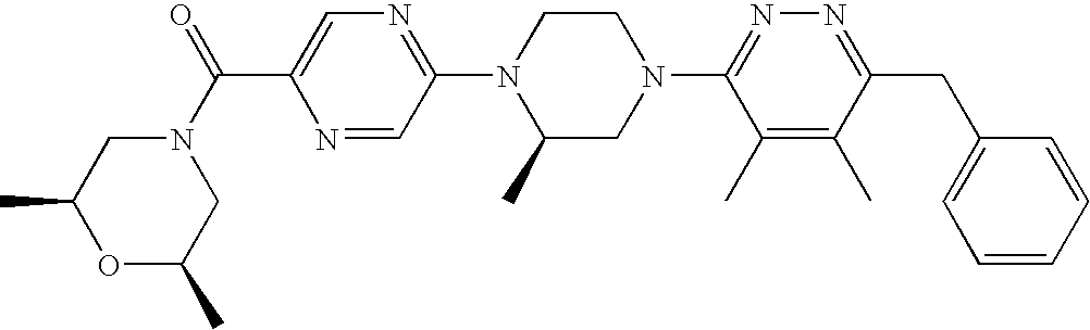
N1=CC(N2C(C)CN(C3=NN=C(CC4=CC=CC=C4)C(C)=C3C)CC2)=NC=C1C(=O)N1CC(C)OC(C)C1
